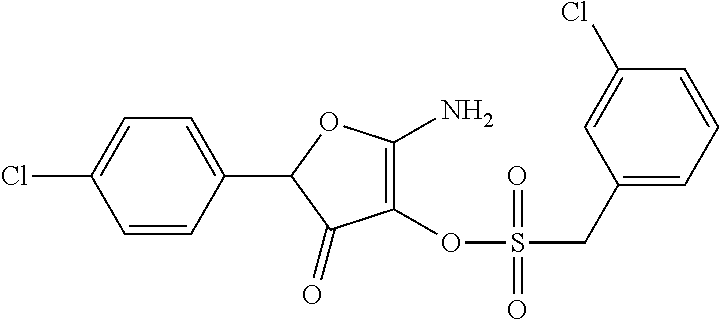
C1(=O)C(OS(CC2=CC=CC(Cl)=C2)(=O)=O)=C(N)OC1C1=CC=C(Cl)C=C1
